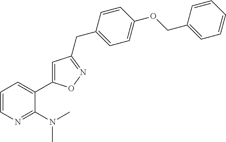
C1=CN=C(N(C)C)C(C2=CC(CC3=CC=C(OCC4=CC=CC=C4)C=C3)=NO2)=C1
